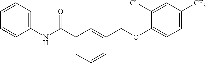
C1(Cl)=CC([CF3])=CC=C1OCC1=CC(C(NC2=CC=CC=C2)=O)=CC=C1
